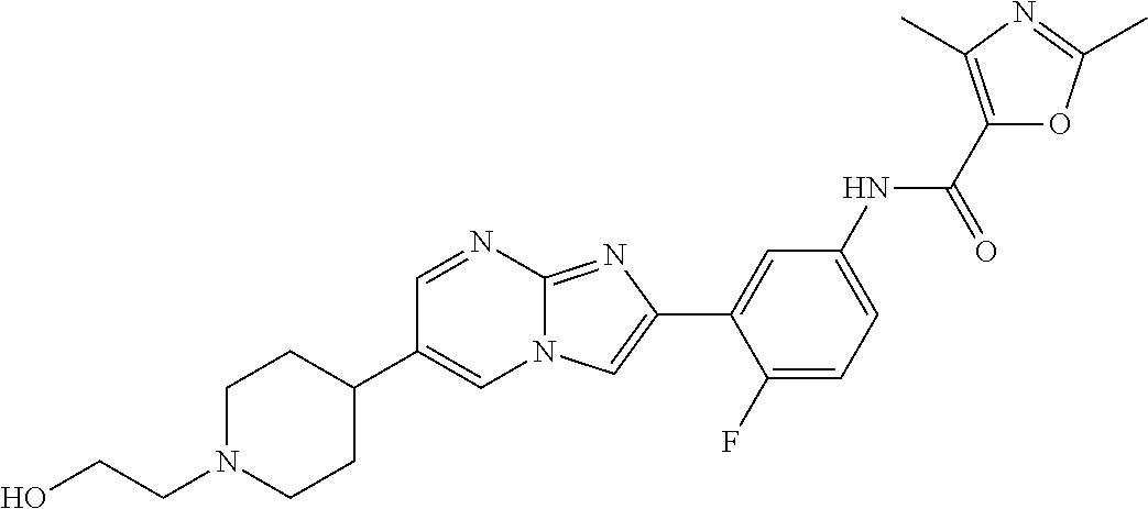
C1=NC2=NC(C3=CC(NC(=O)C4=C(C)N=C(C)O4)=CC=C3F)=CN2C=C1C1CCN(CCO)CC1
